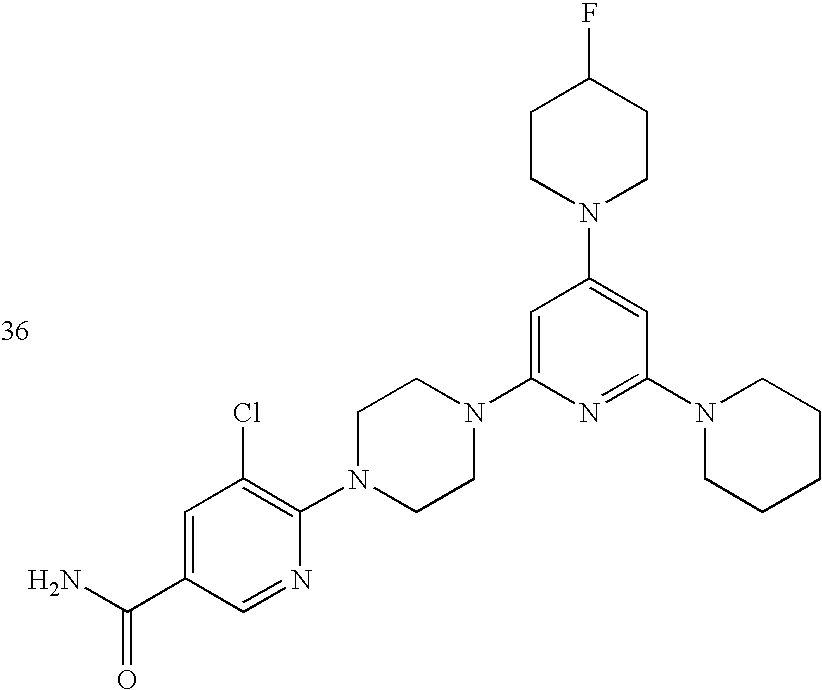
C1=C(C(N)=O)C=NC(N2CCN(C3=CC(N4CCC(F)CC4)=CC(N4CCCCC4)=N3)CC2)=C1Cl
